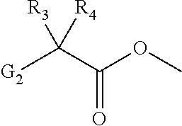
C(=O)(OC)C([G2])([R3])[R4]
